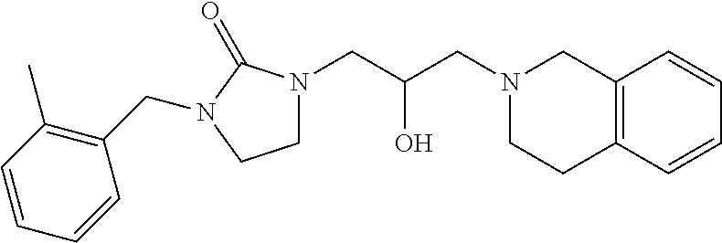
C12=C(C=CC=C1)CCN(CC(CN1CCN(CC3=C(C)C=CC=C3)C1=O)O)C2
